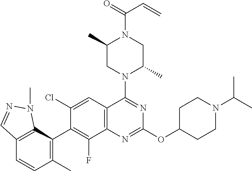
C12=C(C(C3=C(F)C4=C(C=C3Cl)C(N3C(C)CN(C(=O)C=C)C(C)C3)=NC(OC3CCN(C(C)C)CC3)=N4)=C(C)C=C1)N(C)N=C2
